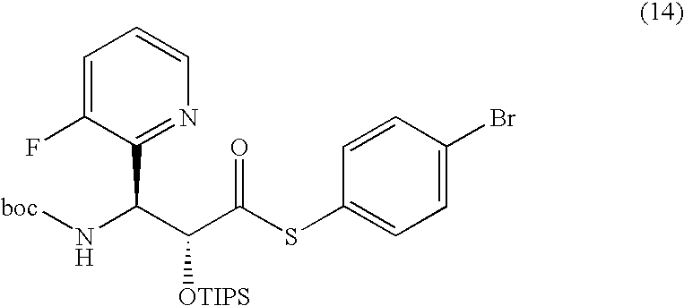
C1=C(F)C(C(C(C(SC2=CC=C(Br)C=C2)=O)[OTIPS])N[boc])=NC=C1
